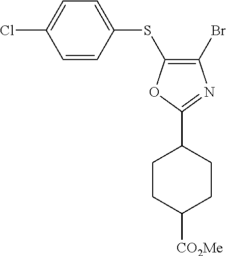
C1(SC2=C(Br)N=C(C3CCC([CO2Me])CC3)O2)=CC=C(Cl)C=C1
